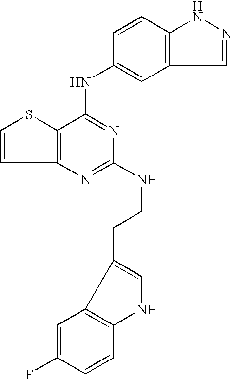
C12=C(C(NC3=CC4=C(C=C3)NN=C4)=NC(NCCC3=CNC4=C3C=C(F)C=C4)=N1)SC=C2
